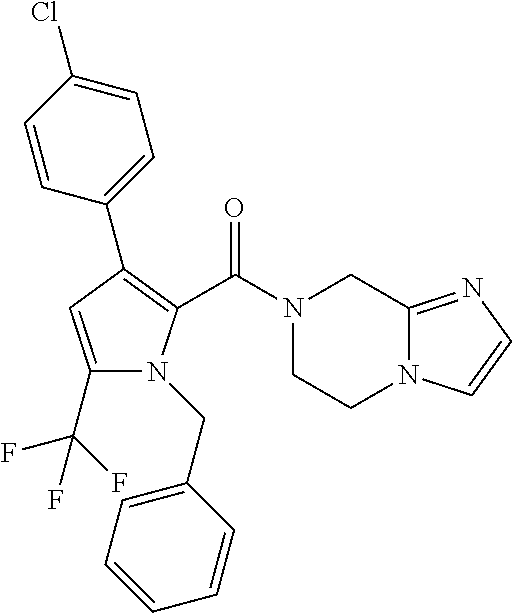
C1(C2=C(C(N3CC4=NC=CN4CC3)=O)N(CC3=CC=CC=C3)C(C(F)(F)F)=C2)=CC=C(Cl)C=C1
